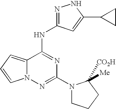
C12=CC=CN1N=C(N1CCCC1([CO2H])[Me])N=C2NC1=NNC(C2CC2)=C1
